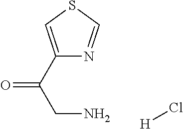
C1(C(CN)=O)=CSC=N1.[H]Cl
